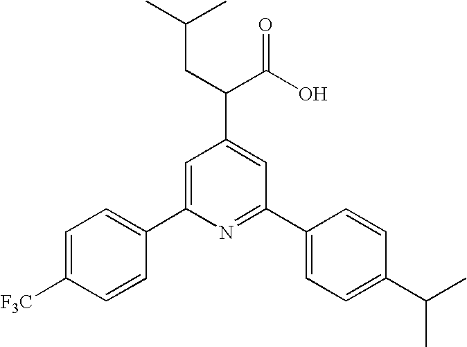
C1=C(C2=CC=C([F3C])C=C2)N=C(C2=CC=C(C(C)C)C=C2)C=C1C(C(O)=O)CC(C)C
